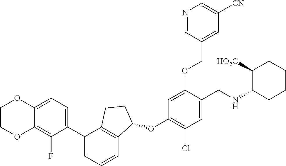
C1(C2=CC=CC3=C2CCC3OC2=C(Cl)C=C(CNC3CCCCC3[HO2C])C(OCC3=CC([CN])=CN=C3)=C2)=CC=C2C(=C1F)OCCO2
